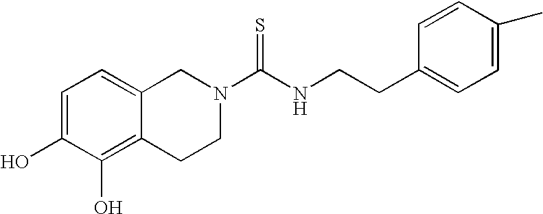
C1=C(O)C(O)=C2C(=C1)CN(C(NCCC1=CC=C(C)C=C1)=S)CC2
